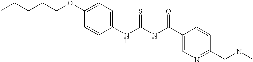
CCCCCOC1=CC=C(NC(NC(C2=CN=C(CN(C)C)C=C2)=O)=S)C=C1
